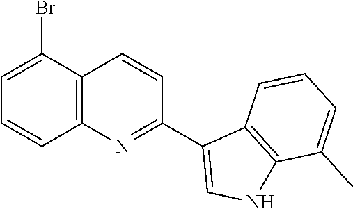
C1=C(Br)C2=C(C=C1)N=C(C1=CNC3=C1C=CC=C3C)C=C2
